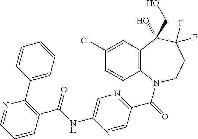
C1(Cl)=CC2=C(C=C1)N(C(=O)C1=NC=C(NC(C3=C(C4=CC=CC=C4)N=CC=C3)=O)N=C1)CCC(F)(F)C2(O)CO
